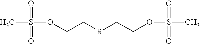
CS(=O)(=O)OCC[R]CCOS(=O)(=O)C
